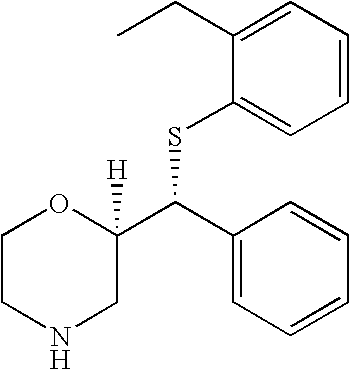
C1CNCC(C(C2=CC=CC=C2)SC2=CC=CC=C2CC)([H])O1
